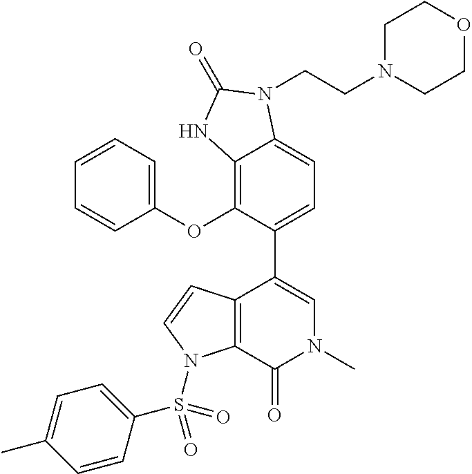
C1=CC=CC(OC2=C3C(=CC=C2C2=CN(C)C(=O)C4=C2C=CN4S(C2=CC=C(C)C=C2)(=O)=O)N(CCN2CCOCC2)C(=O)N3)=C1
